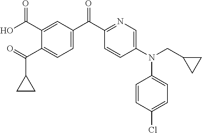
O=C(C1=CC=C(C(C2=NC=C(N(CC3CC3)C3=CC=C(Cl)C=C3)C=C2)=O)C=C1C(O)=O)C1CC1
